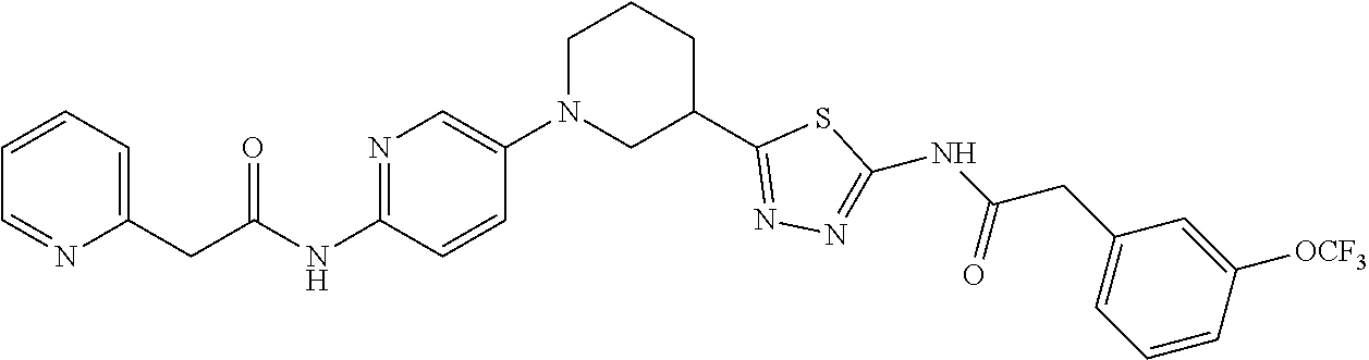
C1=CC=C(CC(NC2=NC=C(N3CC(C4=NN=C(NC(CC5=CC=CC([OCF3])=C5)=O)S4)CCC3)C=C2)=O)N=C1
